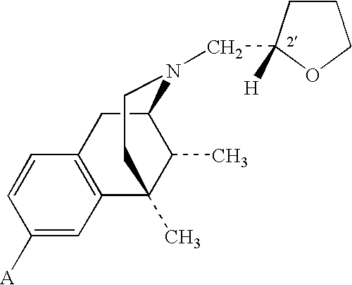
C1([A])=CC2=C(C=C1)CC1C(C)C2(C)CCN1CC1([H])CCCO1
